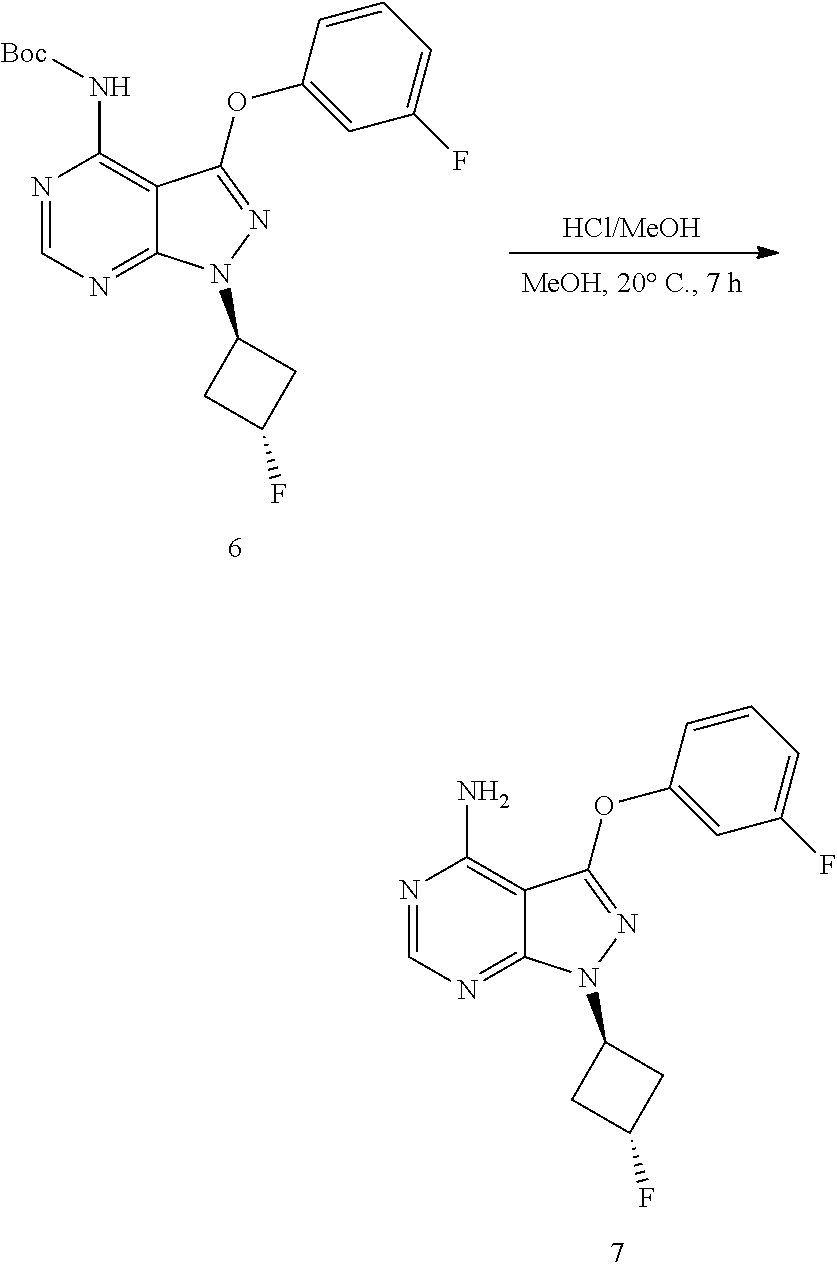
N1(C2CC(F)C2)N=C(OC2=CC(F)=CC=C2)C2=C(N)N=CN=C12.[HCl/MeOH].N1(C2CC(F)C2)N=C(OC2=CC(F)=CC=C2)C2=C(N[Boc])N=CN=C12
